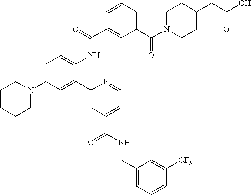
C1=C(N2CCCCC2)C=C(C2=CC(C(NCC3=CC=CC([CF3])=C3)=O)=CC=N2)C(NC(C2=CC(C(N3CCC(CC(O)=O)CC3)=O)=CC=C2)=O)=C1
